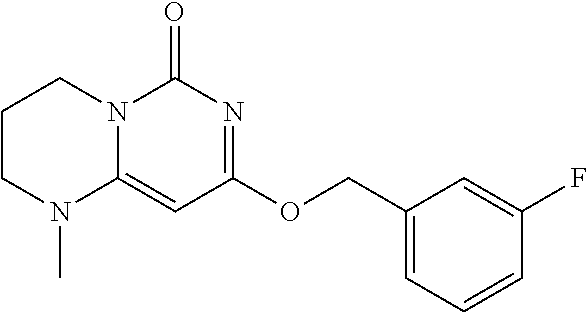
C1CN(C)C2=CC(OCC3=CC=CC(F)=C3)=NC(=O)N2C1
